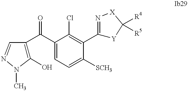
C1(O)=C(C(C2=CC=C([SCH3])C(C3=N[X]C([R4])([R5])[Y]3)=C2Cl)=O)C=NN1C
